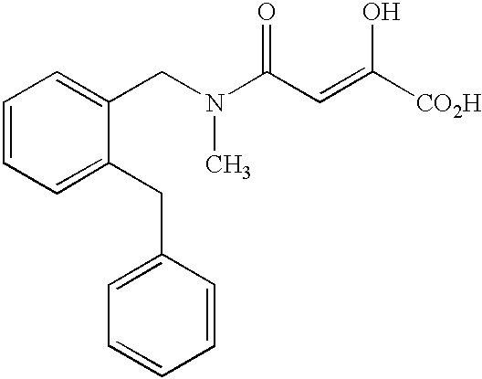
C1=CC=C(CC2=CC=CC=C2)C(CN(C(C=C([CO2H])O)=O)C)=C1
